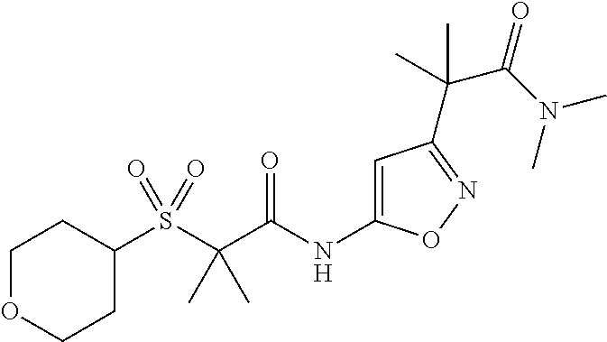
C1=C(NC(C(S(C2CCOCC2)(=O)=O)(C)C)=O)ON=C1C(C(N(C)C)=O)(C)C
